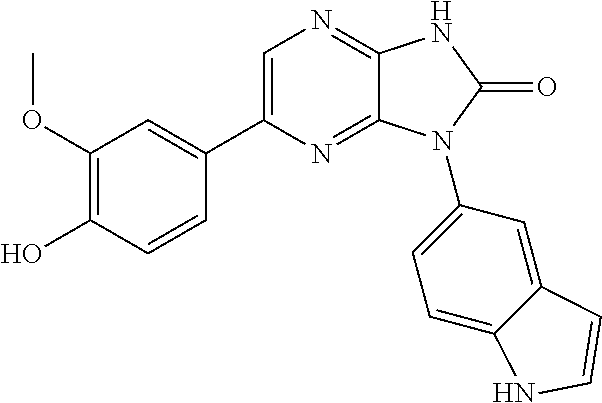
C1(OC)=C(O)C=CC(C2=CN=C3C(=N2)N(C2=CC=C4C(=C2)C=CN4)C(=O)N3)=C1
